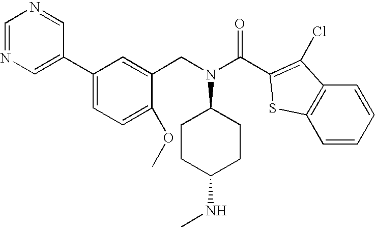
C1=NC=C(C2=CC=C(OC)C(CN(C3CCC(NC)CC3)C(C3=C(Cl)C4=C(S3)C=CC=C4)=O)=C2)C=N1
